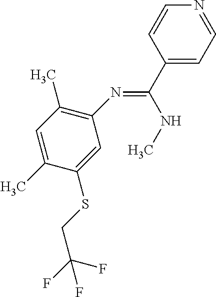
C1(N=C(C2=CC=NC=C2)NC)=C(C)C=C(C)C(SCC(F)(F)F)=C1
